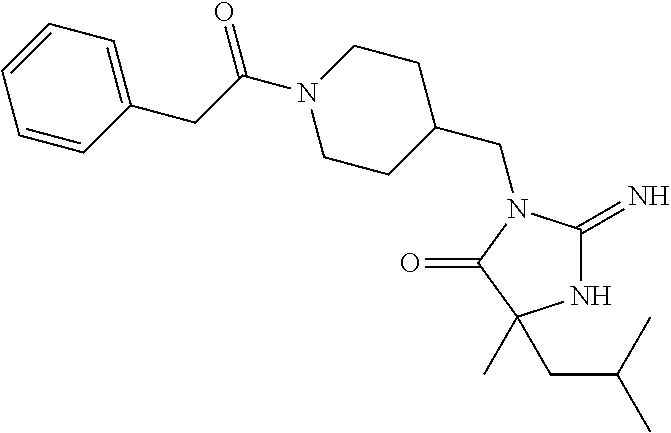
N1C(=N)N(CC2CCN(C(CC3=CC=CC=C3)=O)CC2)C(=O)C1(C)CC(C)C
